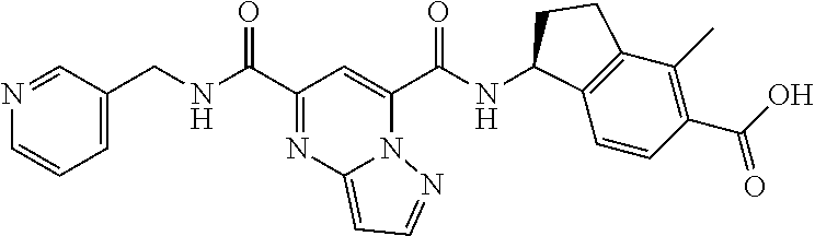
C(C1=NC2=CC=NN2C(C(NC2C3=C(C(C)=C(C(O)=O)C=C3)CC2)=O)=C1)(=O)NCC1=CC=CN=C1
